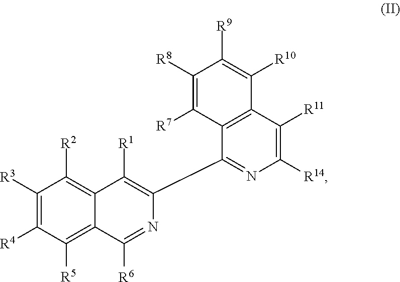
C1([R3])=C([R4])C([R5])=C2C(=C1[R2])C([R1])=C(C1=NC([R14])=C([R11])C3=C1C([R7])=C([R8])C([R9])=C3[R10])N=C2[R6]
